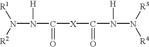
N(N(C([X]C(N(N([R4])[R3])[H])=O)=O)[H])([R1])[R2]
